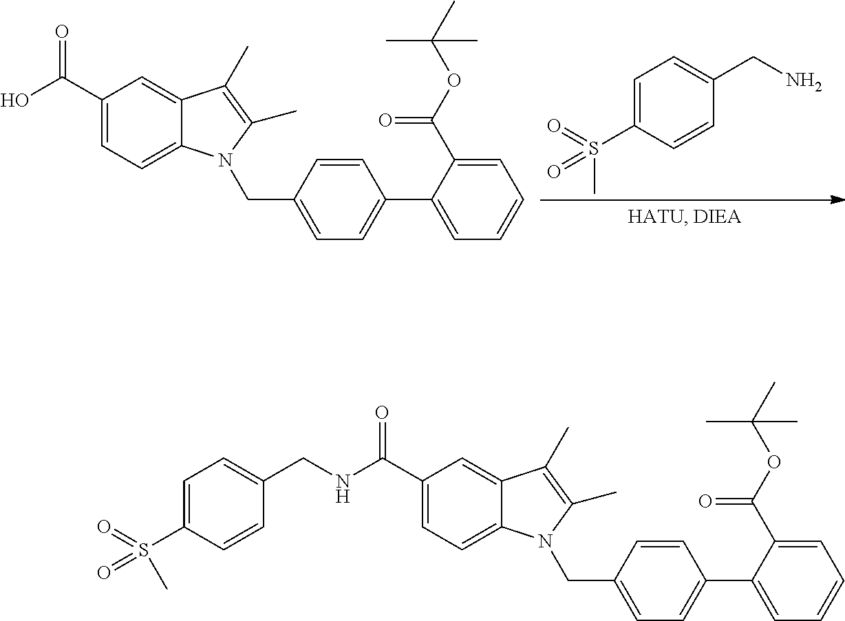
C1=C(S(C)(=O)=O)C=CC(CNC(C2=CC=C3C(=C2)C(C)=C(C)N3CC2=CC=C(C3=CC=CC=C3C(OC(C)(C)C)=O)C=C2)=O)=C1.OC(C1=CC=C2C(=C1)C(C)=C(C)N2CC1=CC=C(C2=CC=CC=C2C(OC(C)(C)C)=O)C=C1)=O.S(C1=CC=C(CN)C=C1)(=O)(=O)C
